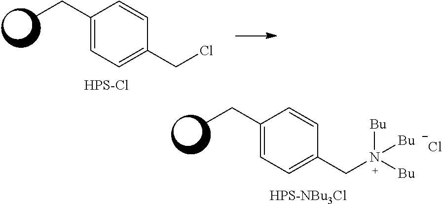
CCC1=CC=C(CN([Bu])([Bu])[Bu])C=C1.[Cl-].[HPS-NBu3Cl].CCC1=CC=C(CCl)C=C1.[HPS-Cl]
